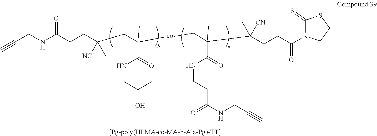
C(CNC(CCC(CC([co]CC(C(CCC(N1C(=S)SCC1)=O)(C)[CN])(C)C(NCCC(=O)NCC#C)=O)(C(=O)NCC(O)C)C)(C)[NC])=O)#C
